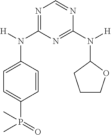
C1=CC(N([H])C2=NC=NC(N([H])C3CCCO3)=N2)=CC=C1P(=O)(C)C
